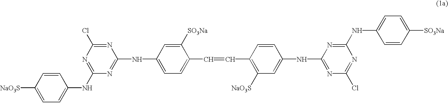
C1=CC([NaO3S])=CC=C1NC1=NC(Cl)=NC(NC2=CC=C(C=CC3=C([NaO3S])C=C(NC4=NC(Cl)=NC(NC5=CC=C([SO3Na])C=C5)=N4)C=C3)C([SO3Na])=C2)=N1
